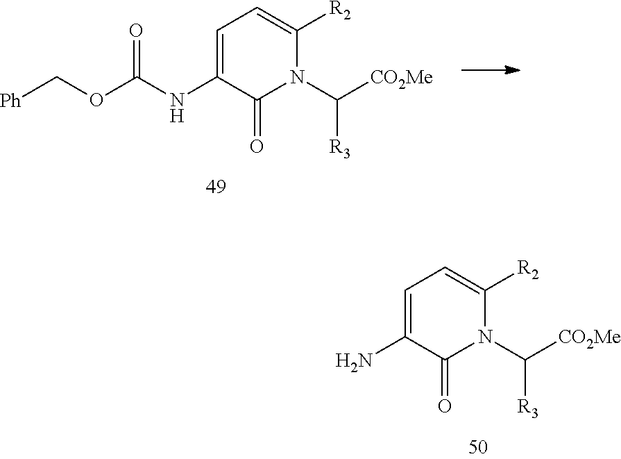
C1=C(NC(OC[Ph])=O)C(=O)N(C([CO2Me])[R3])C([R2])=C1.C1=C(N)C(=O)N(C([CO2Me])[R3])C([R2])=C1
